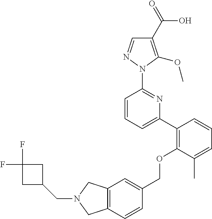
C1(C2=C(OCC3=CC4=C(C=C3)CN(CC3CC(F)(F)C3)C4)C(C)=CC=C2)=CC=CC(N2N=CC(C(=O)O)=C2OC)=N1
